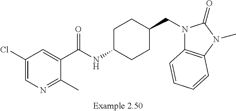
C1(Cl)=CN=C(C)C(C(NC2CCC(CN3C4=C(N(C)C3=O)C=CC=C4)CC2)=O)=C1
